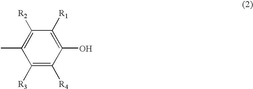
C1([R2])=C(C)C([R3])=C([R4])C(O)=C1[R1]
